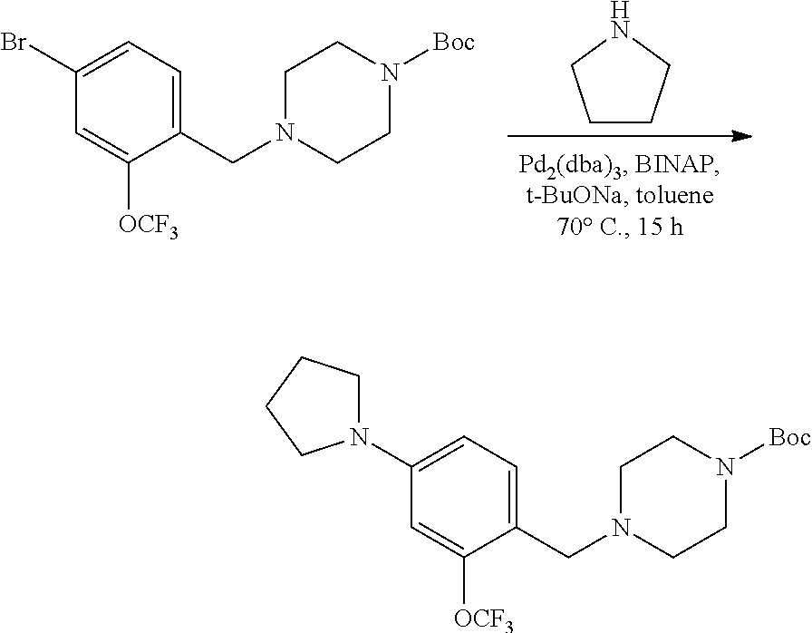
C1CN([Boc])CCN1CC1=CC=C(Br)C=C1[OCF3].C1CCNC1.C1CN([Boc])CCN1CC1=CC=C(N2CCCC2)C=C1[OCF3]
